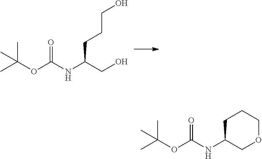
O=C(NC(CO)CCCO)OC(C)(C)C.O=C(NC1COCCC1)OC(C)(C)C
